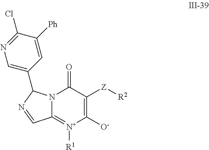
C12=[N+]([R1])C([O-])=C([Z][R2])C(=O)N1C(C1=CN=C(Cl)C([Ph])=C1)N=C2
